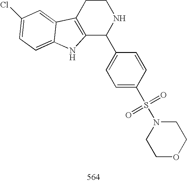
C12=C(CCNC1C1=CC=C(S(N3CCOCC3)(=O)=O)C=C1)C1=CC(Cl)=CC=C1N2
